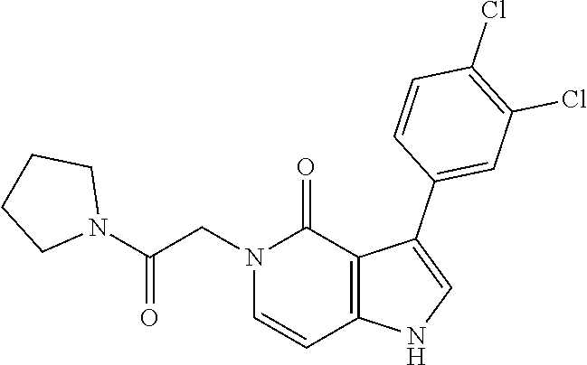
C1(Cl)=C(Cl)C=C(C2=CNC3=C2C(=O)N(CC(N2CCCC2)=O)C=C3)C=C1
